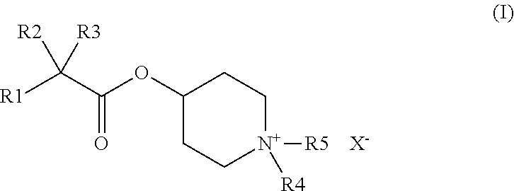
C1(OC(C([R1])([R2])[R3])=O)CC[N+]([R5])([R4])CC1.[X-]
